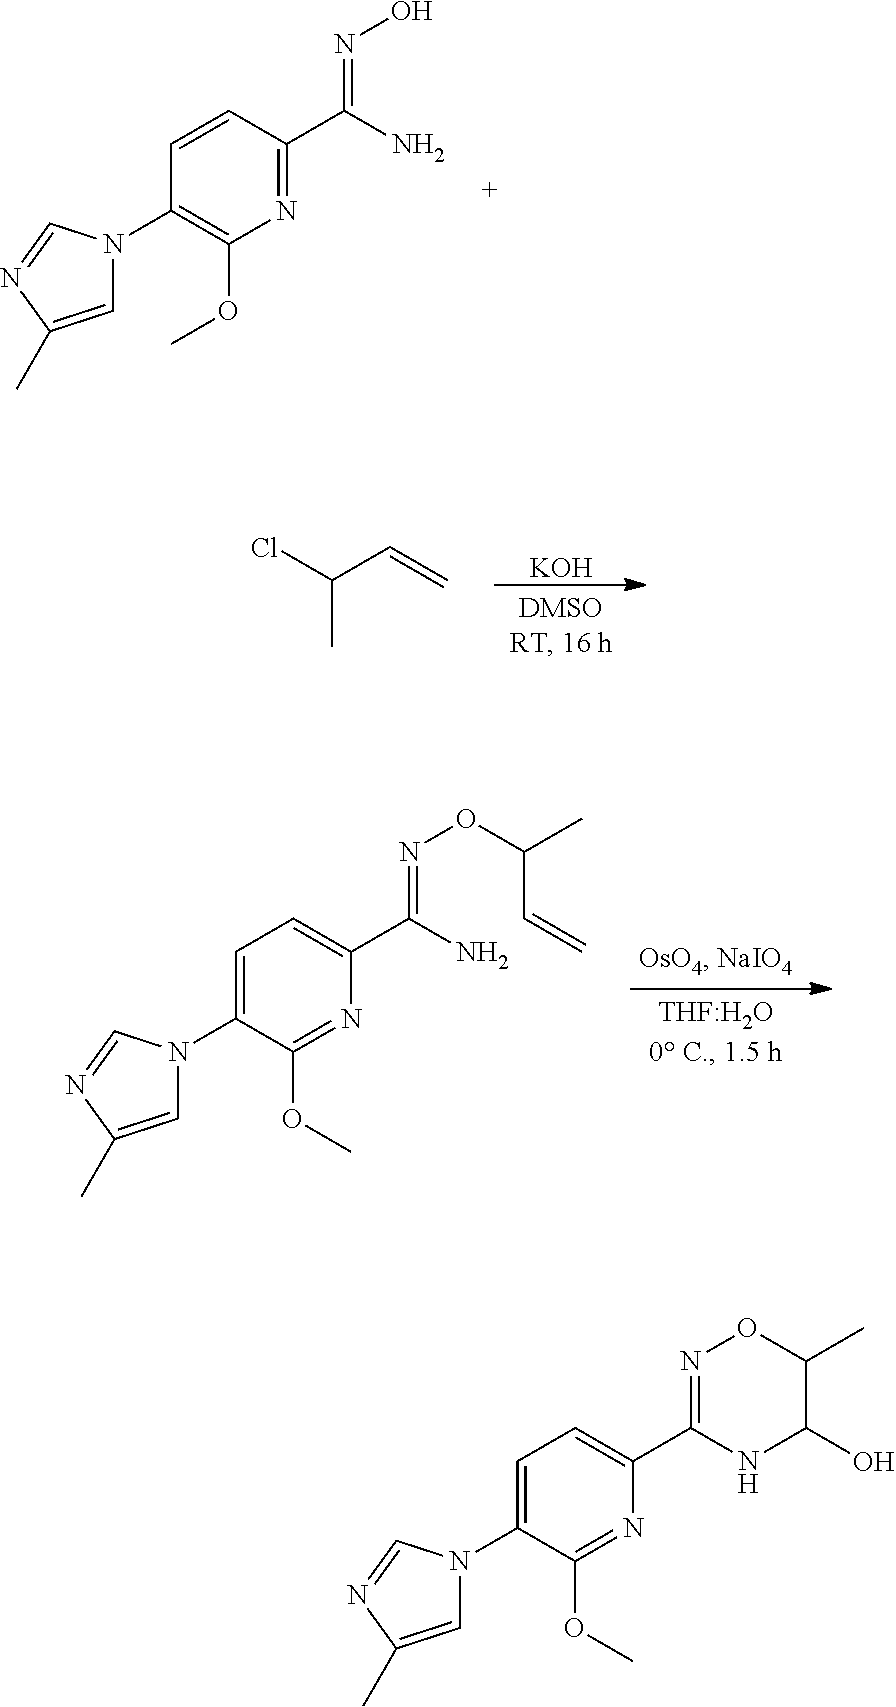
C1=CC(C(N)=NO)=NC(OC)=C1N1C=C(C)N=C1.[KOH].C(C)(Cl)C=C.C1=C(N2C=C(C)N=C2)C(OC)=NC(C(N)=NOC(C)C=C)=C1.C1=C(N2C=C(C)N=C2)C(OC)=NC(C2=NOC(C)C(O)N2)=C1
